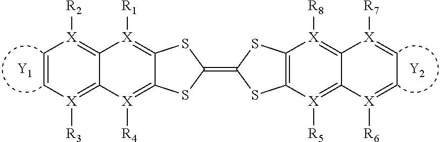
C1(=C2SC3=C(S2)[X]([R8])=C2C(=[X]3[R5])[X]([R6])=CC=[X]2[R7])SC2=[X]([R1])C3=[X]([R2])C=C[X]([R3])=C3[X]([R4])=C2S1.[Y1].[Y2]
